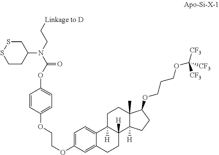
S1SCCC(N(C(OC2=CC=C(OCCOC3=CC=C4C(=C3)CCC3([H])C4([H])CCC4(C)C3([H])CCC4OCCCOC([CF3])([CF3])[CF3])C=C2)=O)CC[Linkage to D])C1
